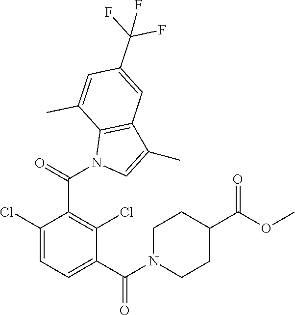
C1(C(N2C=C(C)C3=C2C(C)=CC(C(F)(F)F)=C3)=O)=C(Cl)C(C(N2CCC(C(OC)=O)CC2)=O)=CC=C1Cl
